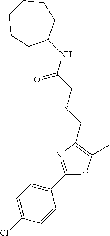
C1=C(Cl)C=CC(C2=NC(CSCC(NC3CCCCCC3)=O)=C(C)O2)=C1
